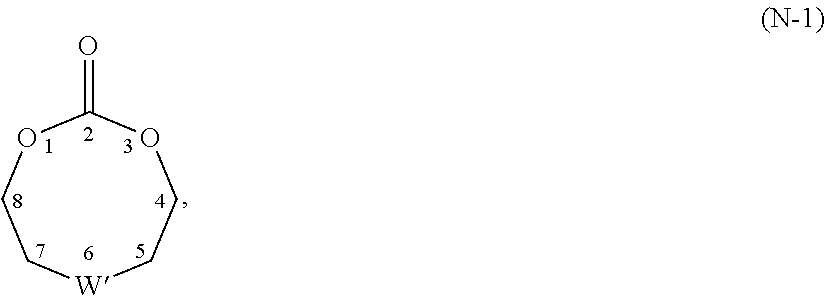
O=C1OCC[W]CCO1
